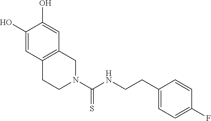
C1(CCNC(N2CC3=C(CC2)C=C(O)C(O)=C3)=S)=CC=C(F)C=C1
